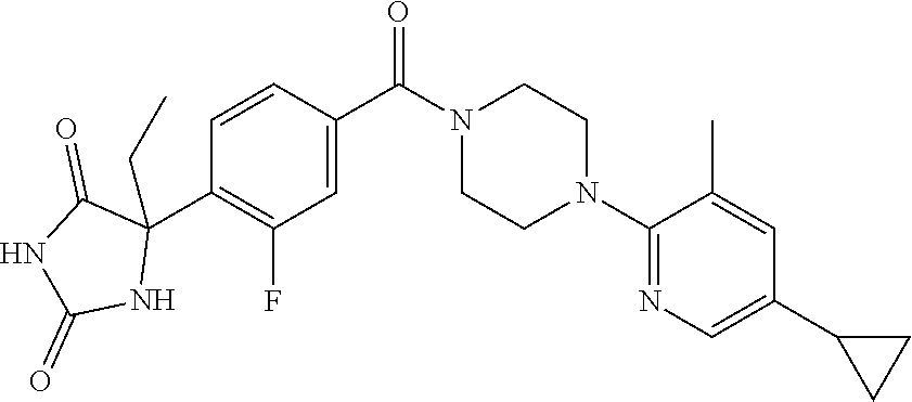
O=C(N1CCN(C2=NC=C(C3CC3)C=C2C)CC1)C1=CC(F)=C(C2(CC)C(=O)NC(=O)N2)C=C1
